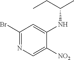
C1(Br)=NC=C([NO2])C(NC(CC)C)=C1
